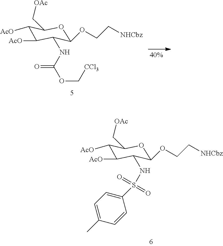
N(C1C([AcO])C([AcO])C(C[OAc])OC1OCC[NHCbz])C(OC[CCl3])=O.N(C1C([AcO])C([AcO])C(C[OAc])OC1OCC[NHCbz])S(C1=CC=C(C)C=C1)(=O)=O
